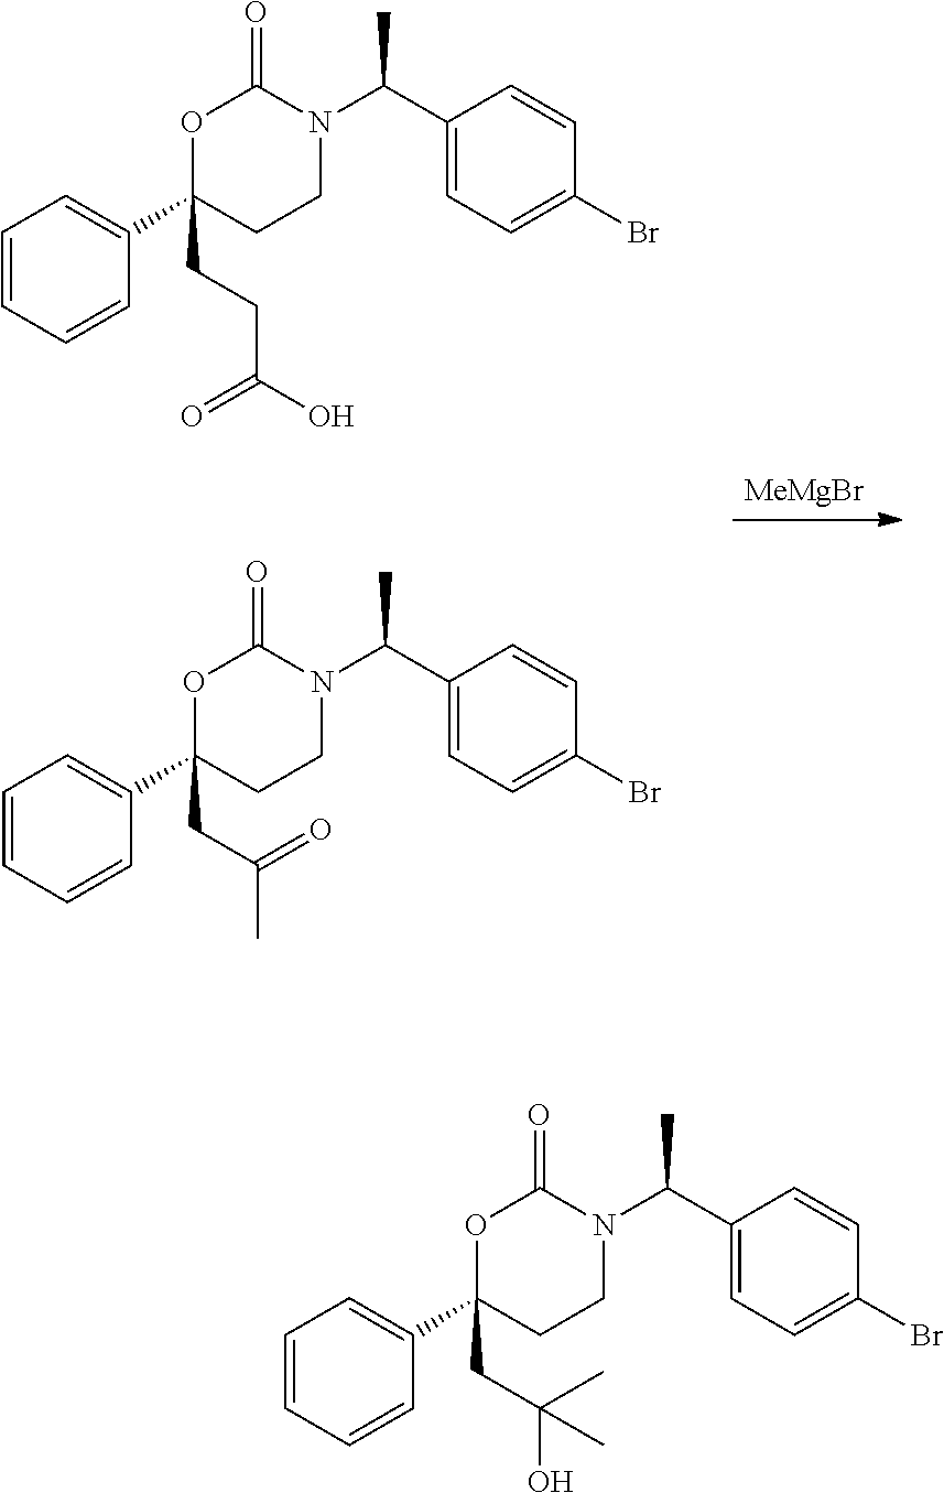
C1=CC=CC(C2(CCC(=O)O)CCN(C(C3=CC=C(Br)C=C3)C)C(=O)O2)=C1.C1=CC=CC(C2(CC(C)=O)CCN(C(C3=CC=C(Br)C=C3)C)C(=O)O2)=C1.[MeMgBr].C1=CC=CC(C2(CC(O)(C)C)CCN(C(C3=CC=C(Br)C=C3)C)C(=O)O2)=C1
